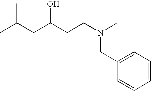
C1=CC=C(CN(CCC(CC(C)C)O)C)C=C1
